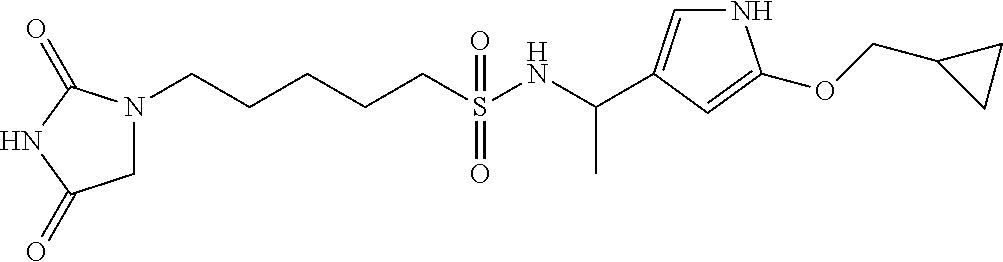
N1(CCCCCS(NC(C)C2=CNC(OCC3CC3)=C2)(=O)=O)CC(=O)NC1=O
